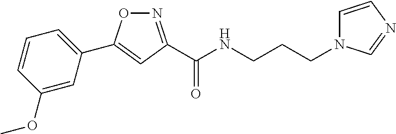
C1(C2=CC(C(NCCCN3C=CN=C3)=O)=NO2)=CC=CC(OC)=C1
